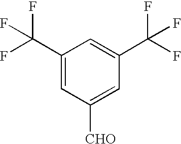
C1(C(F)(F)F)=CC([CHO])=CC(C(F)(F)F)=C1
